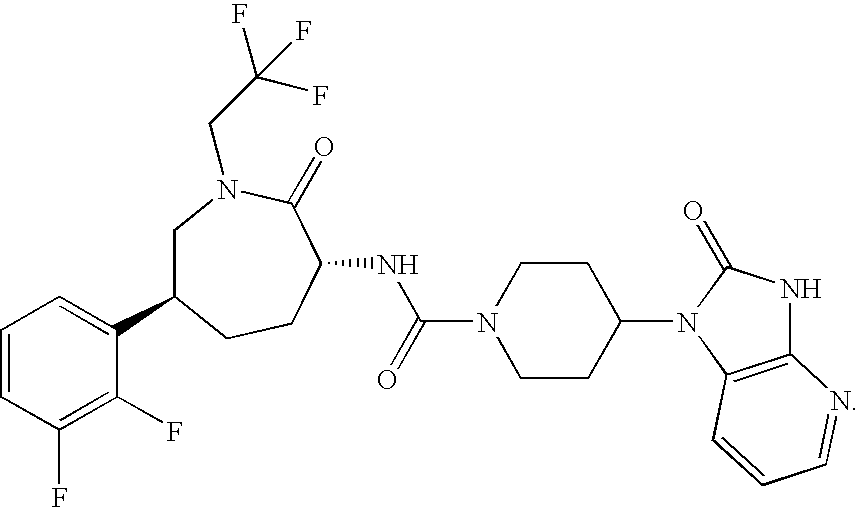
C1C(C2=CC=CC(F)=C2F)CCC(NC(N2CCC(N3C4=C(NC3=O)N=CC=C4)CC2)=O)C(=O)N1CC(F)(F)F
